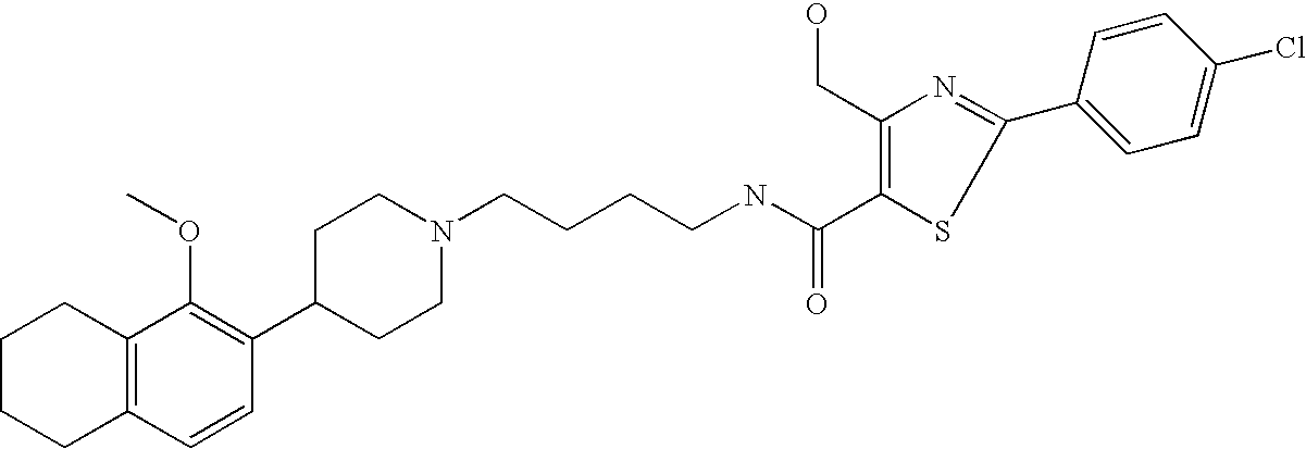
C1(C2=C(OC)C3=C(C=C2)CCCC3)CCN(CCCCNC(=O)C2=C(CO)N=C(C3=CC=C(Cl)C=C3)S2)CC1
